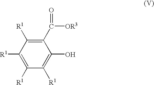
[R1]C1=C([R1])C([R1])=C(O)C(C([OR3])=O)=C1[R1]
